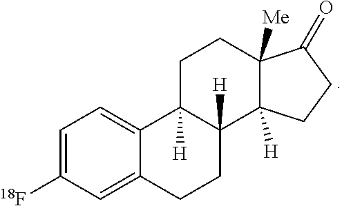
C1=C([18F])C=C2C(=C1)C1([H])C([H])(CC2)C2([H])C([Me])(CC1)C(=O)CC2
